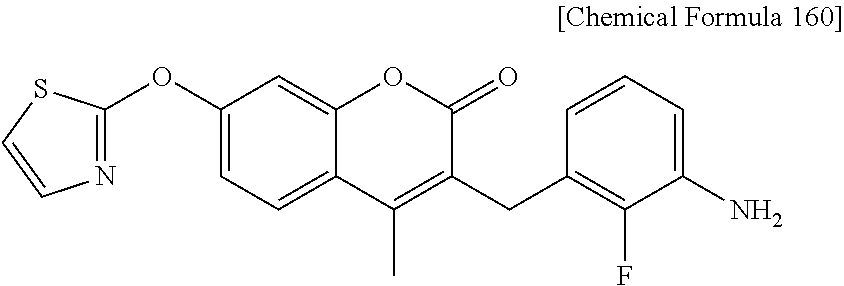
C1(N)=CC=CC(CC2=C(C)C3=CC=C(OC4=NC=CS4)C=C3OC2=O)=C1F
